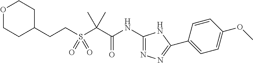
C1(CCS(C(C(NC2=NN=C(C3=CC=C(OC)C=C3)N2)=O)(C)C)(=O)=O)CCOCC1
